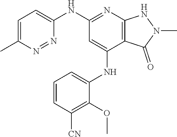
N(C1=NC2=C(C(NC3=CC=CC([CN])=C3OC)=C1)C(=O)N(C)N2)C1=CC=C(C)N=N1
